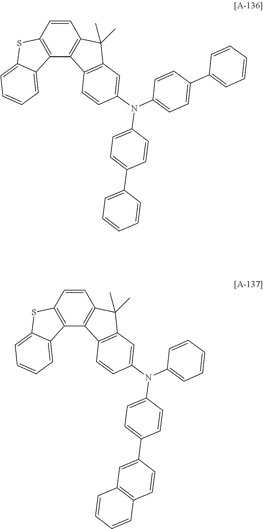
C12=C(C=CC3=C1C1=C(C3(C)C)C=C(N(C3=CC=C(C4=CC=CC=C4)C=C3)C3=CC=C(C4=CC=CC=C4)C=C3)C=C1)SC1=CC=CC=C21.C12=C(C=CC3=C1C1=C(C3(C)C)C=C(N(C3=CC=CC=C3)C3=CC=C(C4=CC5=C(C=C4)C=CC=C5)C=C3)C=C1)SC1=CC=CC=C21
